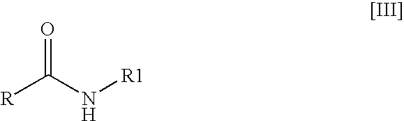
[R]C(N[R1])=O
